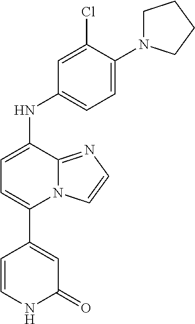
N(C1=CC=C(C2=CC(=O)NC=C2)N2C1=NC=C2)C1=CC=C(N2CCCC2)C(Cl)=C1
